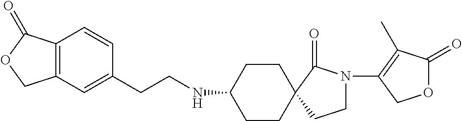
C12=C(C=C(CCNC3CCC4(CC3)C(=O)N(C3=C(C)C(=O)OC3)CC4)C=C1)COC2=O
